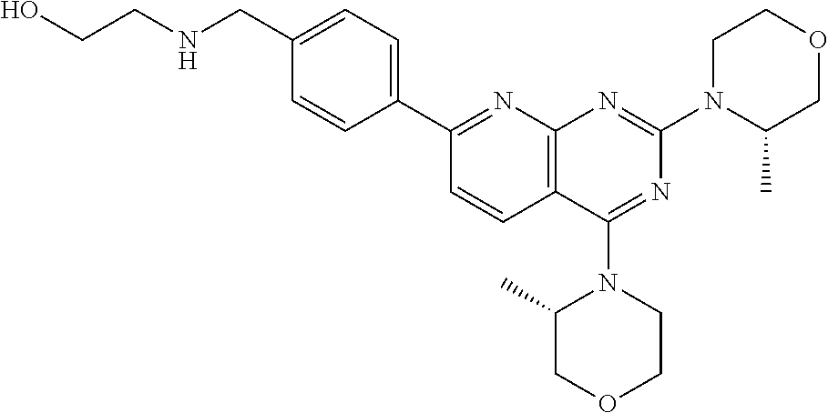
C(C1=CC=C(C2=NC3=C(C=C2)C(N2C(C)COCC2)=NC(N2C(C)COCC2)=N3)C=C1)NCCO
